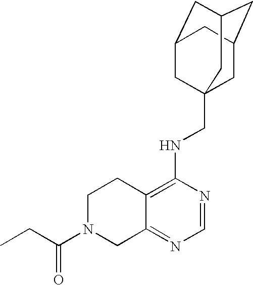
C12=C(NCC34CC5CC(CC(C3)C5)C4)N=CN=C1CN(C(CC)=O)CC2
